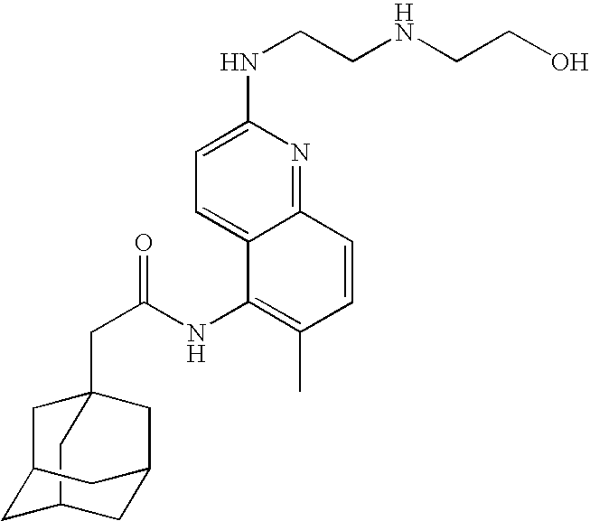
C12(CC(NC3=C(C)C=CC4=NC(NCCNCCO)=CC=C34)=O)CC3CC(C1)CC(C3)C2
